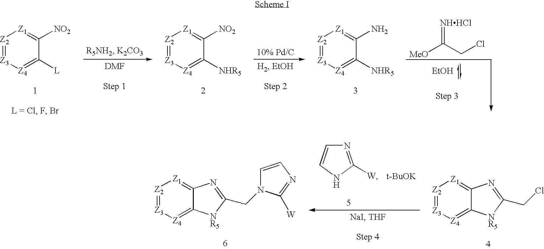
[Z3]1=[Z2][Z1]=C([NO2])C([L])=[Z4]1.[Z3]1=[Z2][Z1]=C([NO2])C([NHR5])=[Z4]1.[Z3]1=[Z2][Z1]=C(N)C([NHR5])=[Z4]1.[EtOH].[MeO]C(CCl)=[NHHCl].[Z3]1=[Z2][Z1]=C2C(=[Z4]1)[NR5]C(CCl)=N2.N1=C([W])NC=C1.[t-BuOK].[Z3]1=[Z2][Z1]=C2C(=[Z4]1)[NR5]C(CN1C=CN=C1[W])=N2
